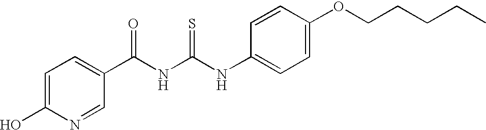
N(C(NC(=O)C1=CC=C(O)N=C1)=S)C1=CC=C(OCCCCC)C=C1
